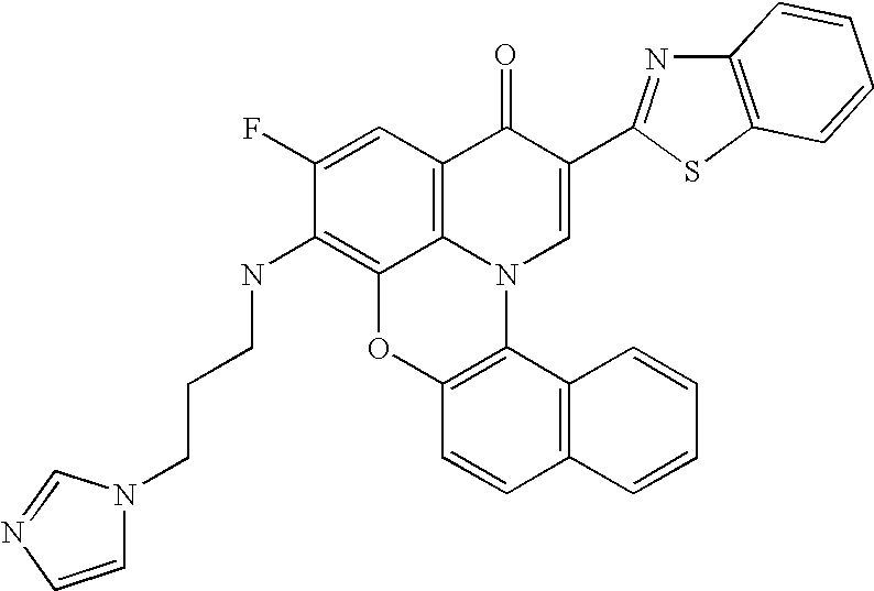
C1(F)=CC2=C3C(=C1NCCCN1C=CN=C1)OC1=C(N3C=C(C3=NC4=C(S3)C=CC=C4)C2=O)C2=C(C=C1)C=CC=C2
